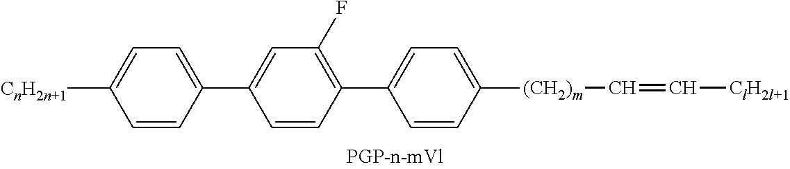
C1(C2=C(F)C=C(C3=CC=C([CnH2n+1])C=C3)C=C2)=CC=C([(CH2)m]C=C[ClH2l+1])C=C1
